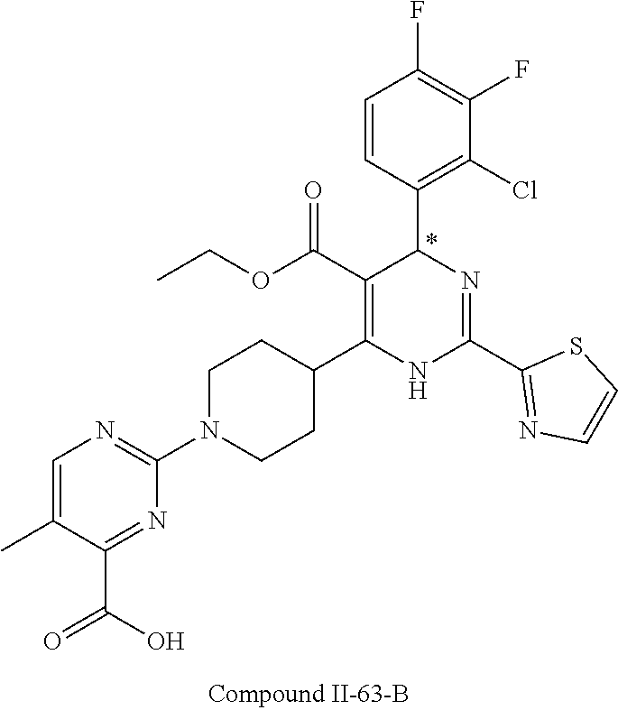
C1(F)=C(F)C=CC(C2N=C(C3=NC=CS3)NC(C3CCN(C4=NC=C(C)C(C(=O)O)=N4)CC3)=C2C(OCC)=O)=C1Cl
